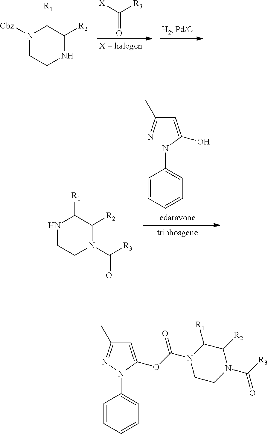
N1([Cbz])CCNC([R2])C1[R1].O=C([X])[R3].N1CCN(C([R3])=O)C([R2])C1[R1].C(C(=N)C)=C(NC1=CC=CC=C1)O.C1=C(OC(N2CCN(C([R3])=O)C([R2])C2[R1])=O)N(C2=CC=CC=C2)N=C1C
